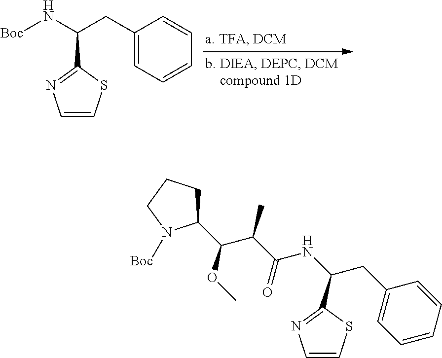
[Boc]NC(CC1=CC=CC=C1)C1=NC=CS1.C1(C(C(C(NC(CC2=CC=CC=C2)C2=NC=CS2)=O)C)OC)CCCN1[Boc]
